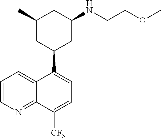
N(C1CC(C2=CC=C([CF3])C3=NC=CC=C23)CC(C)C1)CCOC
